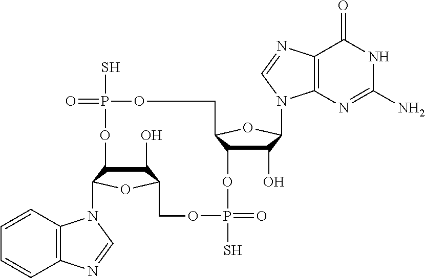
C1(O)C2C(N3C4=C(C=CC=C4)N=C3)OC1COP(S)(=O)OC1C(O)C(N3C4=C(C(=O)NC(N)=N4)N=C3)OC1COP(S)(=O)O2
